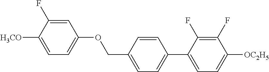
C1=C(F)C([H3CO])=CC=C1OCC1=CC=C(C2=CC=C([OC2H5])C(F)=C2F)C=C1
